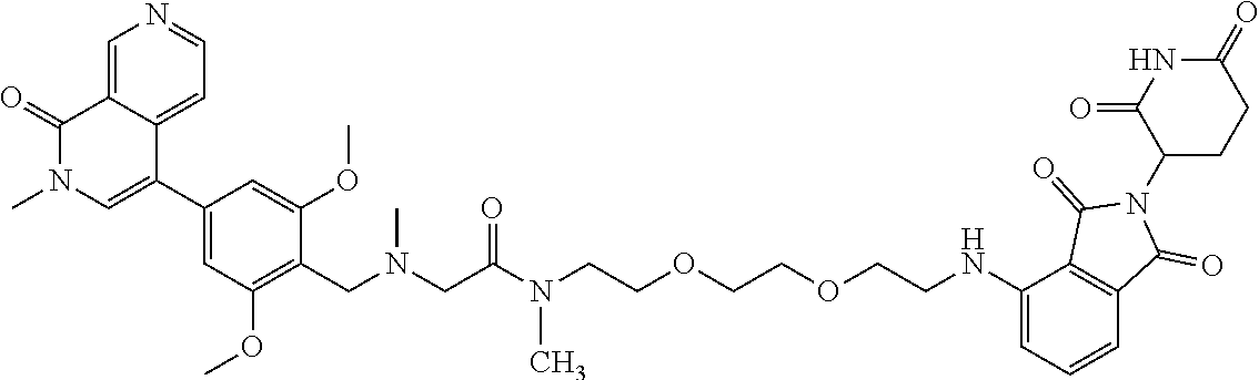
CN(C(CN(C)CC1=C(OC)C=C(C2=CN(C)C(=O)C3=CN=CC=C32)C=C1OC)=O)CCOCCOCCNC1=CC=CC2=C1C(=O)N(C1C(=O)NC(=O)CC1)C2=O
